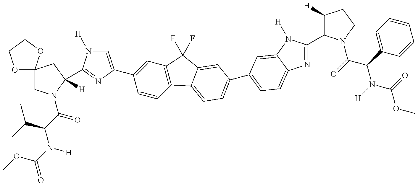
O1CCOC12CN(C(C(C(C)C)N(C(OC)=O)[H])=O)C([H])(C1=NC(C3=CC4=C(C=C3)C3=CC=C(C5=CC=C6N=C(C7C([H])CCN7C(C(N(C(OC)=O)[H])C7=CC=CC=C7)=O)N([H])C6=C5)C=C3C4(F)F)=CN1[H])C2
